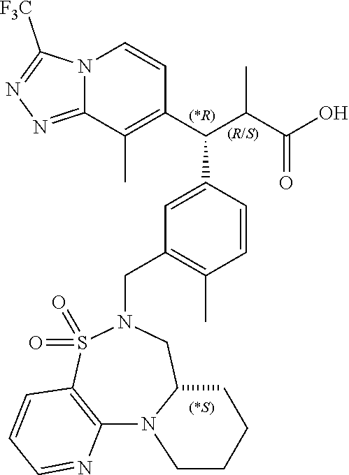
N12C(=NN=C1[F3C])C(C)=C(C(C(C(O)=O)C)C1=CC(CN3S(=O)(=O)C4=C(N5C(C3)CCCC5)N=CC=C4)=C(C)C=C1)C=C2
